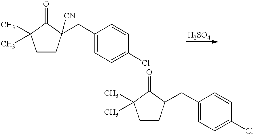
C1CC([CN])(CC2=CC=C(Cl)C=C2)C(=O)C1(C)C.C1CC(CC2=CC=C(Cl)C=C2)C(=O)C1(C)C
